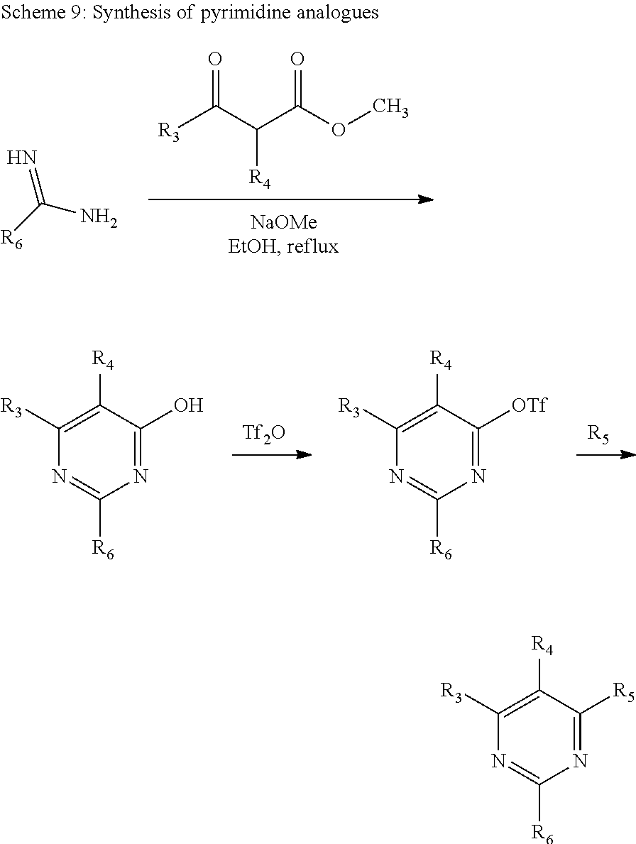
[R3]C(C(C(OC)=O)[R4])=O.N=C([R6])N.[Tf2O].[R5].N1=C([R6])N=C(O)C([R4])=C1[R3].N1=C([R6])N=C([OTf])C([R4])=C1[R3].N1=C([R6])N=C([R5])C([R4])=C1[R3]
